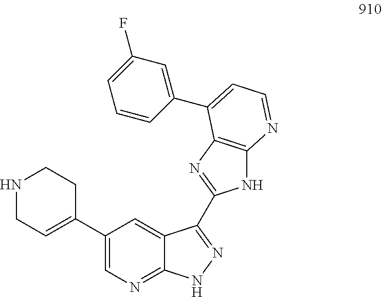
C1(C2=CN=C3C(=C2)C(C2=NC4=C(N2)N=CC=C4C2=CC(F)=CC=C2)=NN3)=CCNCC1
